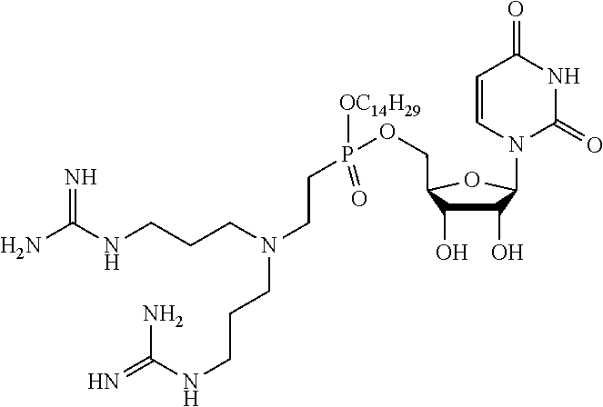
N=C(NCCCN(CCP(OCC1C(O)C(O)C(N2C(=O)NC(=O)C=C2)O1)(=O)[OC14H29])CCCNC(N)=N)N
